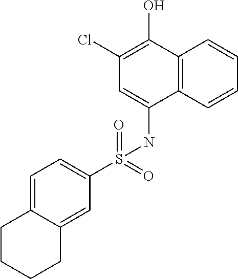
C12=C(C=CC=C1)C(NS(C1=CC=C3C(=C1)CCCC3)(=O)=O)=CC(Cl)=C2O
